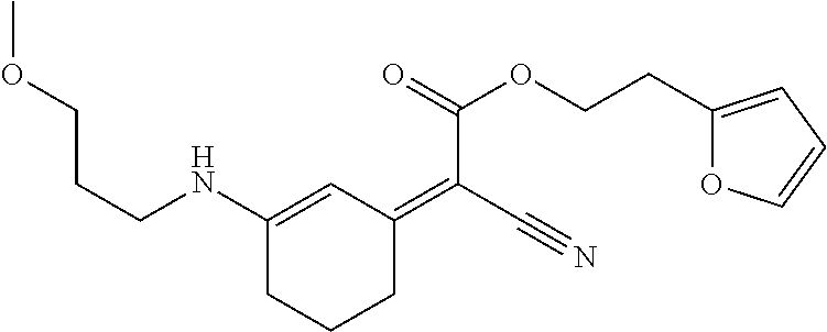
C(CNC1=CC(=C(C#N)C(=O)OCCC2=CC=CO2)CCC1)COC
